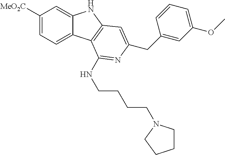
C1([MeO2C])=CC=C2C(=C1)NC1=C2C(NCCCCN2CCCC2)=NC(CC2=CC(OC)=CC=C2)=C1
